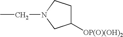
C(C)N1CCC([OP(O)(OH)2])C1
